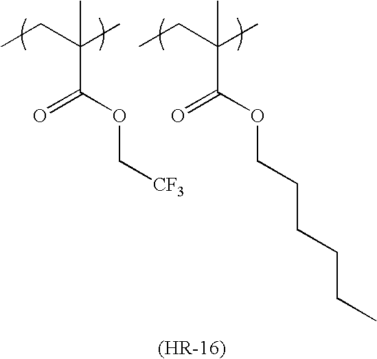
CCC(C)(C)C(OC[CF3])=O.CCC(C)(C)C(OCCCCCC)=O
